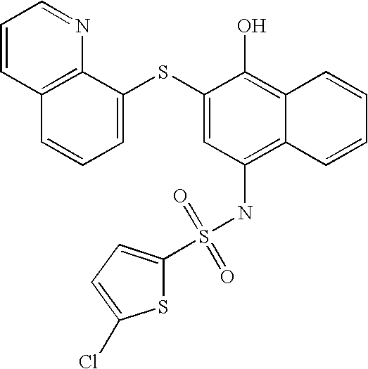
C1=CC2=C(N=C1)C(SC1=CC(NS(=O)(=O)C3=CC=C(Cl)S3)=C3C(=C1O)C=CC=C3)=CC=C2
